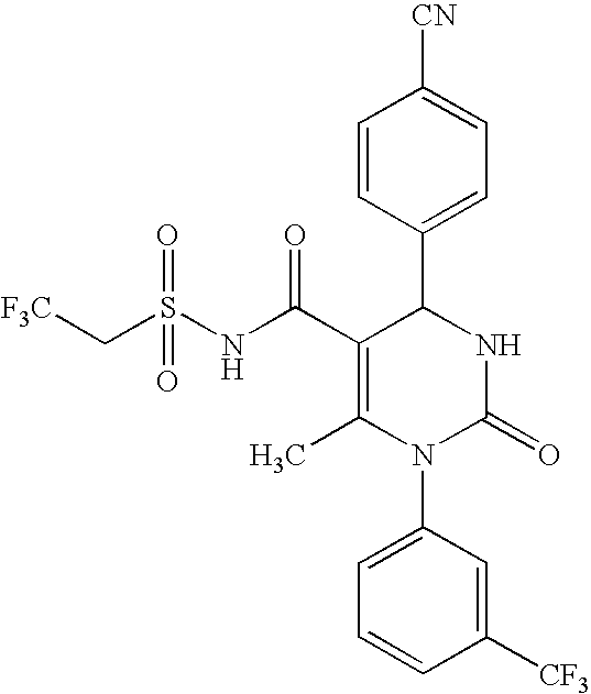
C1=CC(C2C(C(=O)NS(C[F3C])(=O)=O)=C(C)N(C3=CC=CC([CF3])=C3)C(=O)N2)=CC=C1[CN]
